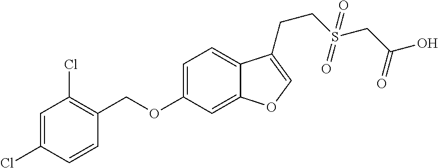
C1=C(Cl)C=CC(COC2=CC=C3C(=C2)OC=C3CCS(CC(O)=O)(=O)=O)=C1Cl
